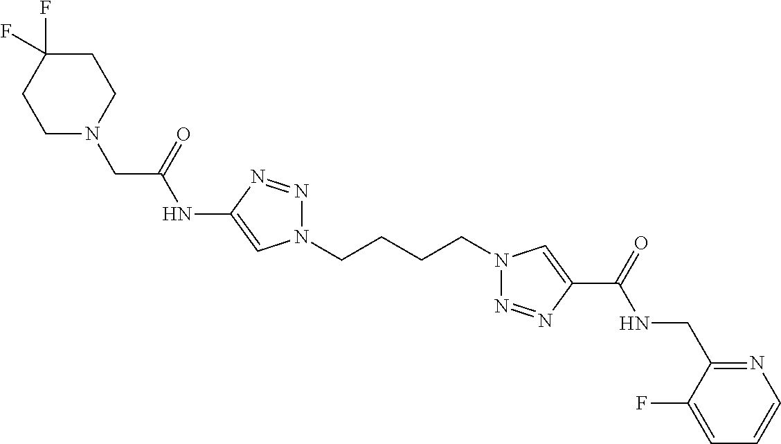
C1(NC(CN2CCC(F)(F)CC2)=O)=CN(CCCCN2N=NC(C(=O)NCC3=NC=CC=C3F)=C2)N=N1
